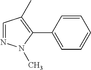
C1=NN(C)C(C2=CC=CC=C2)=C1C
